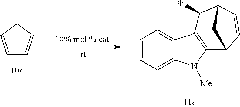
C1=CC=C2C(=C1)C1=C(N2[Me])C2C=CC(C1[Ph])C2.C1=CCC=C1
